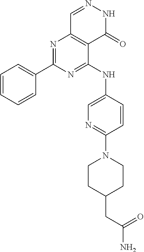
N1=C(C2=CC=CC=C2)N=C(NC2=CN=C(N3CCC(CC(=O)N)CC3)C=C2)C2=C1C=NNC2=O
